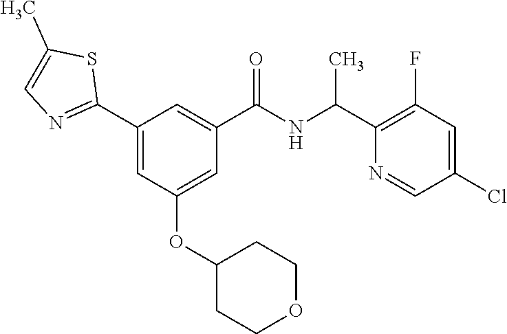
C1(C2=NC=C(C)S2)=CC(OC2CCOCC2)=CC(C(NC(C2=C(F)C=C(Cl)C=N2)C)=O)=C1
